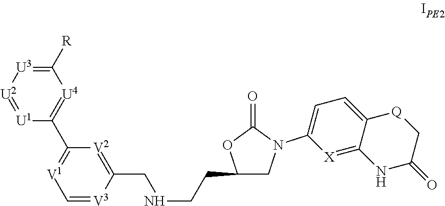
C1(C2=[U4]C([R])=[U3][U2]=[U1]2)=[V1]C=[V3]C(CNCCC2CN(C3=CC=C4C(=[X]3)NC(=O)C[Q]4)C(=O)O2)=[V2]1
